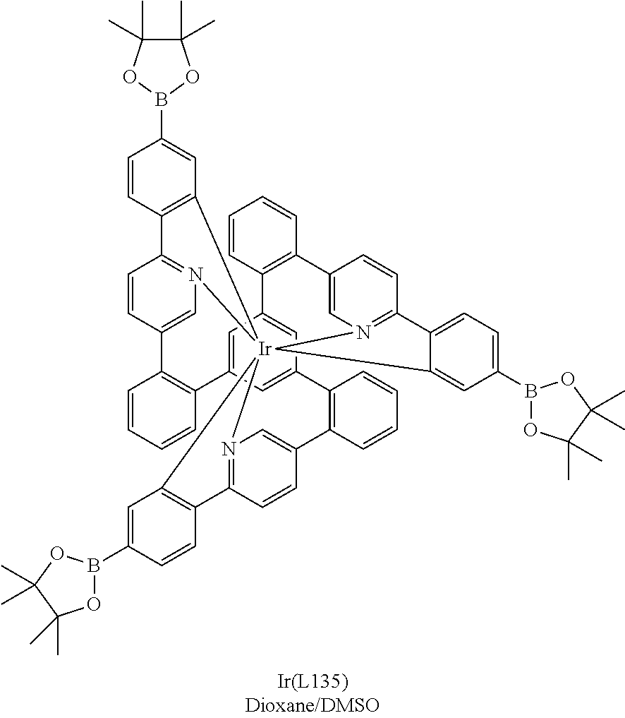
C1=CC2=C(C=C1B1OC(C)(C)C(C)(C)O1)[Ir]1345N6=C2C=CC(=C6)C2=C(C=CC=C2)C2=CC(=CC(=C2)C2=C(C=CC=C2)C2=CN1=C(C=C2)C1=C3C=C(B2OC(C)(C)C(C)(C)O2)C=C1)C1=C(C=CC=C1)C1=CN4=C(C=C1)C1=CC=C(B2OC(C)(C)C(C)(C)O2)C=C15
